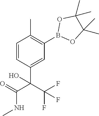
C1=CC(C(C(F)(F)F)(C(=O)NC)O)=CC(B2OC(C)(C)C(C)(C)O2)=C1C
